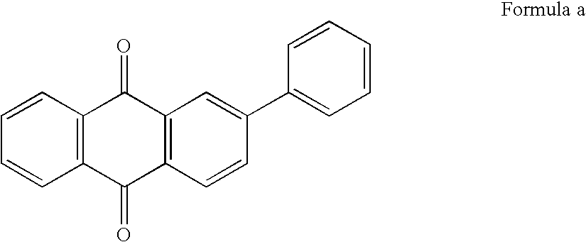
C1=CC2=C(C=C1)C(=O)C1=C(C2=O)C=C(C2=CC=CC=C2)C=C1
